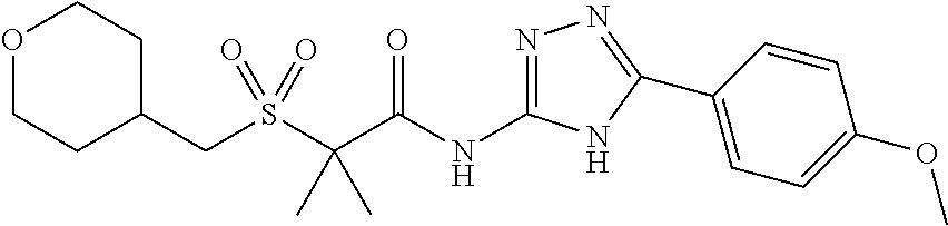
C(C(=O)NC1=NN=C(C2=CC=C(OC)C=C2)N1)(C)(C)S(CC1CCOCC1)(=O)=O
